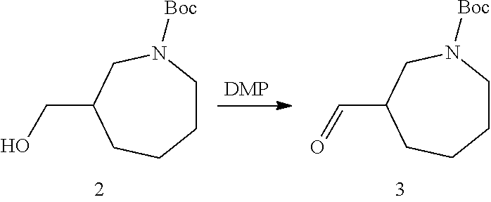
C1CN([Boc])CC(CO)CC1.C1CN([Boc])CC(C=O)CC1
